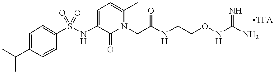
S(NC1=CC=C(C)N(CC(NCCONC(N)=N)=O)C1=O)(=O)(=O)C1=CC=C(C(C)C)C=C1.[TFA]
